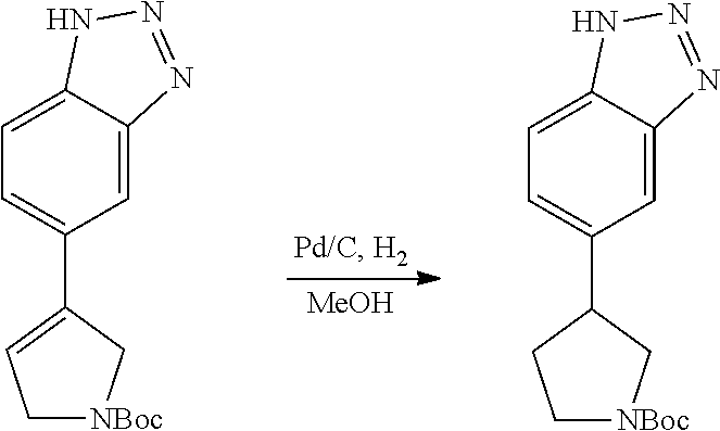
[MeOH].C1(C2=CC=C3C(=C2)N=NN3)=CC[NBoc]C1.C1(C2=CC=C3C(=C2)N=NN3)CC[NBoc]C1
